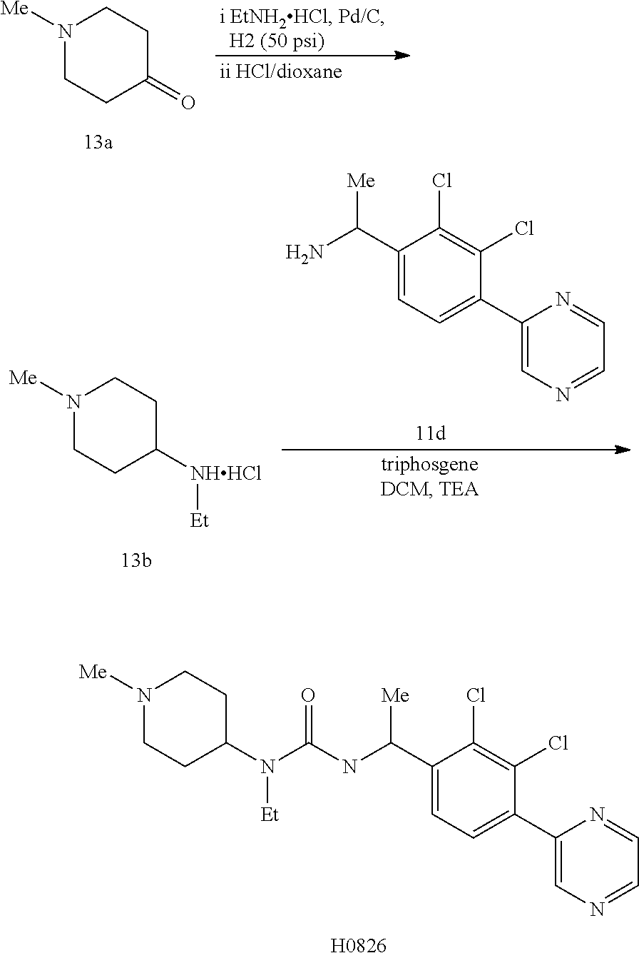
N1([Me])CCC(=O)CC1.[H0826].[Et]N(C1CCN([Me])CC1)C(=O)NC(C1=CC=C(C2=CN=CC=N2)C(Cl)=C1Cl)[Me].C1(C(N)[Me])=CC=C(C2=CN=CC=N2)C(Cl)=C1Cl.N1([Me])CCC([NHHCl][Et])CC1
